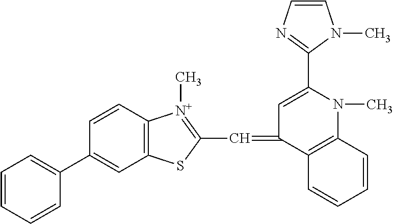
C1(C2=CC=CC=C2)=CC2=C(C=C1)[N+](C)=C(C=C1C=C(C3=NC=CN3C)N(C)C3=C1C=CC=C3)S2
